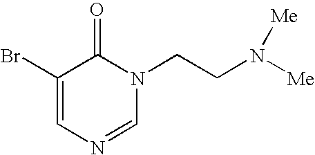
BrC1=CN=CN(CCN([Me])[Me])C1=O
